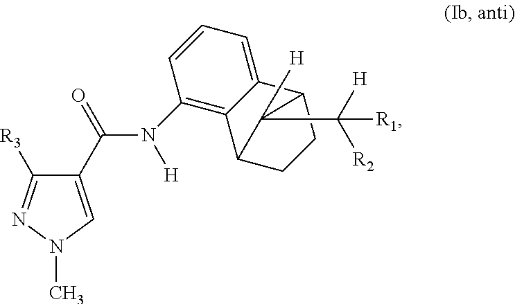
C1([R3])=NN(C)C=C1C(=O)N(C1=C2C3CCC(C2=CC=C1)C3([H])C([H])([R2])[R1])[H]
